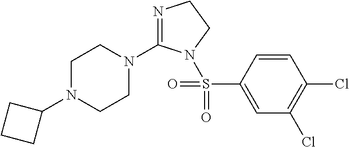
C1N(C2CCC2)CCN(C2=NCCN2S(C2=CC(Cl)=C(Cl)C=C2)(=O)=O)C1
